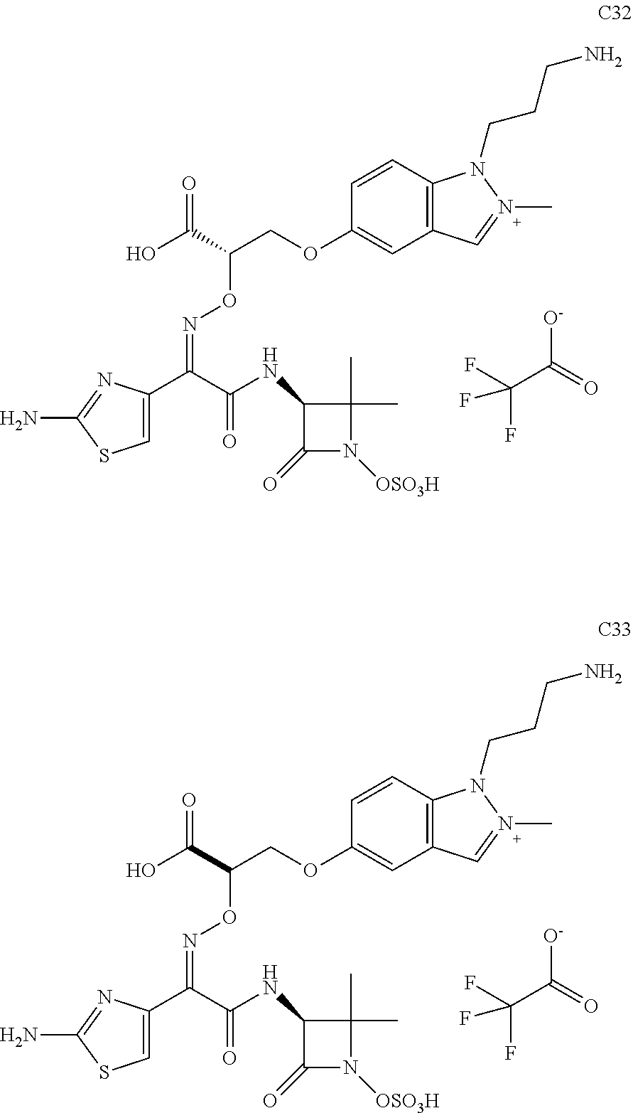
C1=C(C(C(=O)NC2C(=O)N([OSO3H])C2(C)C)=NOC(COC2=CC3=C(C=C2)N(CCCN)N(C)=C3)C(O)=O)N=C(N)S1.FC(C([O-])=O)(F)F.C1=C(C(C(=O)NC2C(=O)N([OSO3H])C2(C)C)=NOC(COC2=CC3=C(C=C2)N(CCCN)N(C)=C3)C(O)=O)N=C(N)S1.FC(C([O-])=O)(F)F
